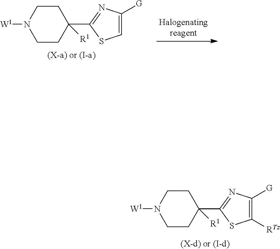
C1CN([W1])CCC1(C1=NC([G])=CS1)[R1].C1CN([W1])CCC1(C1=NC([G])=C([RTz])S1)[R1]
